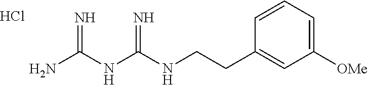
C(CC1=CC([OMe])=CC=C1)NC(NC(N)=N)=N.Cl
